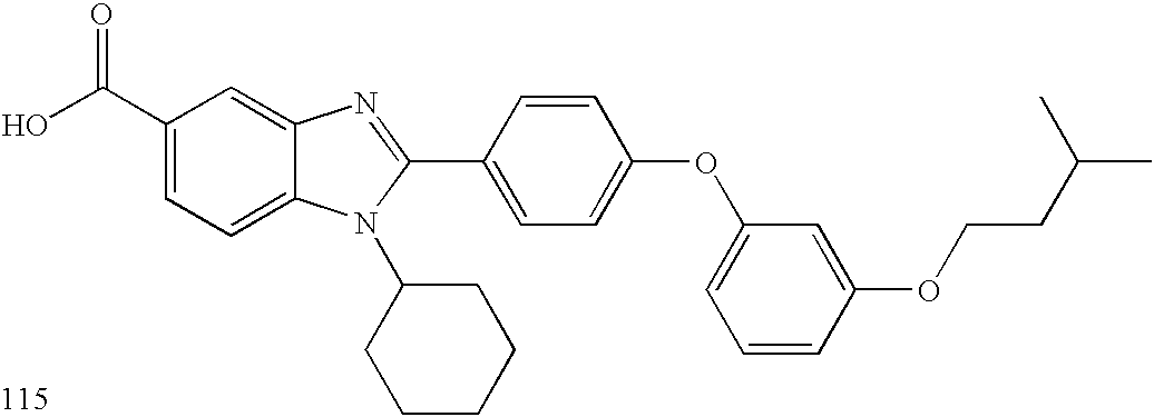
OC(C1=CC=C2C(=C1)N=C(C1=CC=C(OC3=CC=CC(OCCC(C)C)=C3)C=C1)N2C1CCCCC1)=O
